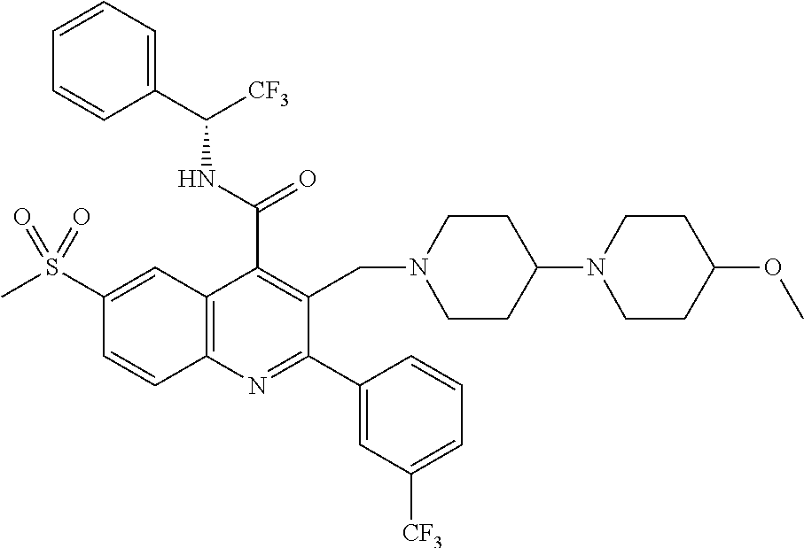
C1(C(=O)NC([CF3])C2=CC=CC=C2)=C(CN2CCC(N3CCC(OC)CC3)CC2)C(C2=CC([CF3])=CC=C2)=NC2=C1C=C(S(C)(=O)=O)C=C2
